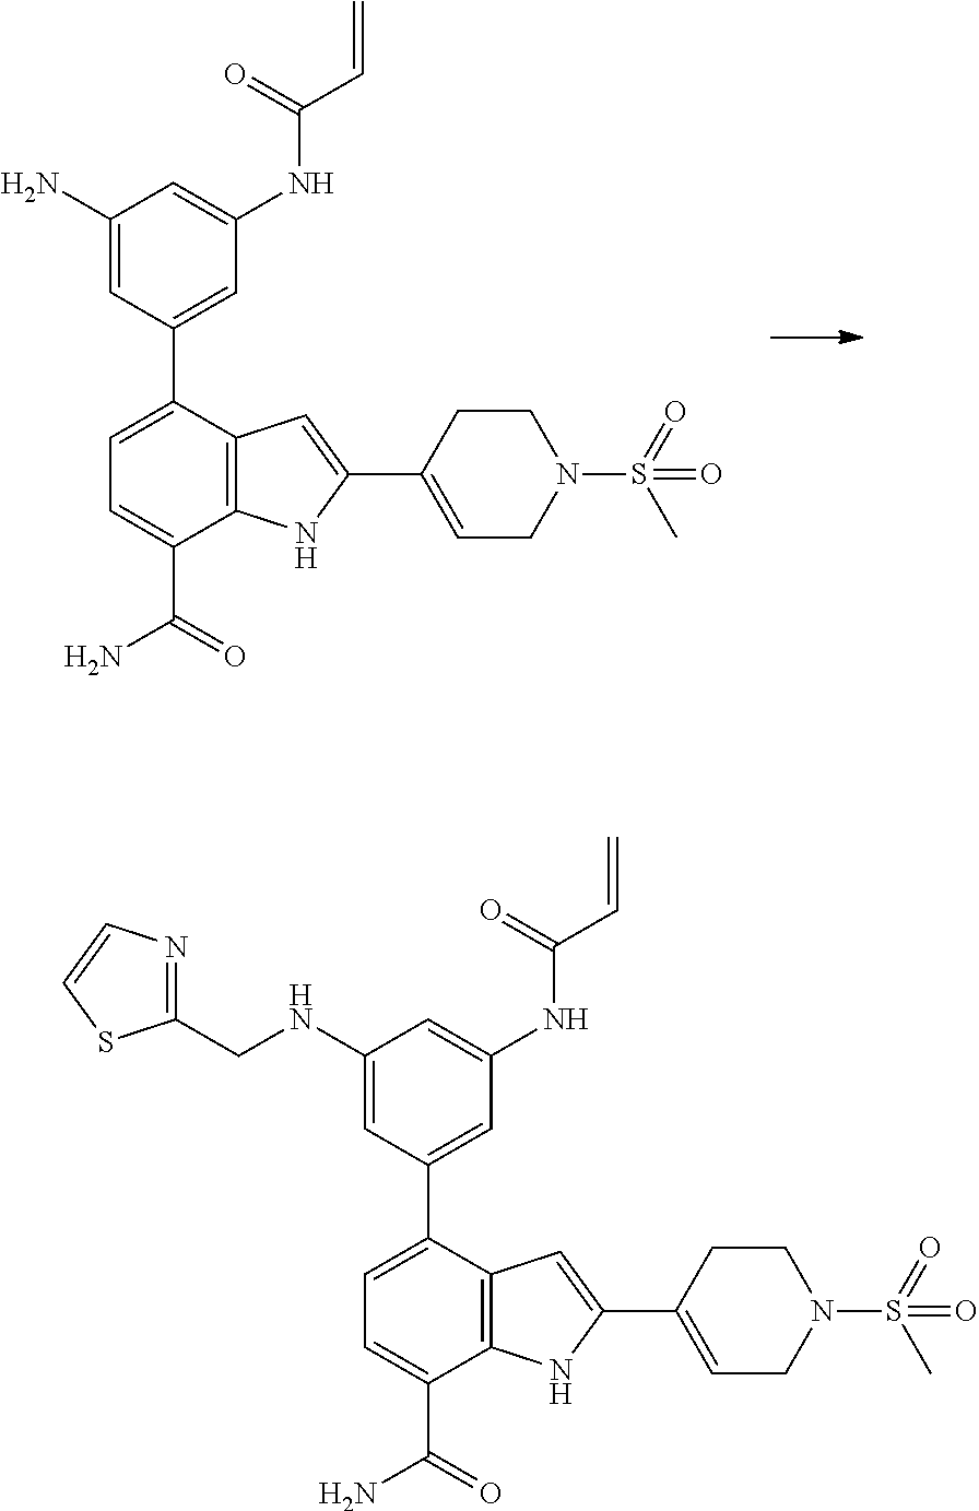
C1(C2=CC=C(C(=O)N)C3=C2C=C(C2=CCN(S(=O)(C)=O)CC2)N3)=CC(NC(C=C)=O)=CC(N)=C1.C1(NCC2=NC=CS2)=CC(C2=CC=C(C(=O)N)C3=C2C=C(C2=CCN(S(=O)(C)=O)CC2)N3)=CC(NC(C=C)=O)=C1
